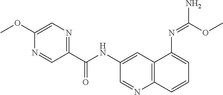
C1=C(OC)N=CC(C(NC2=CC3=C(N=C2)C=CC=C3N=C(OC)N)=O)=N1
